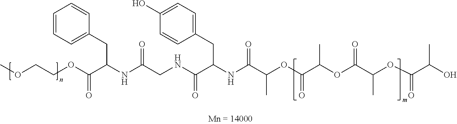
C(NC(CNC(C(NC(C(OC(C(OC(C(OC(C(O)C)=O)C)=O)C)=O)C)=O)CC1=CC=C(O)C=C1)=O)=O)(C(OCCOC)=O)CC1=CC=CC=C1
